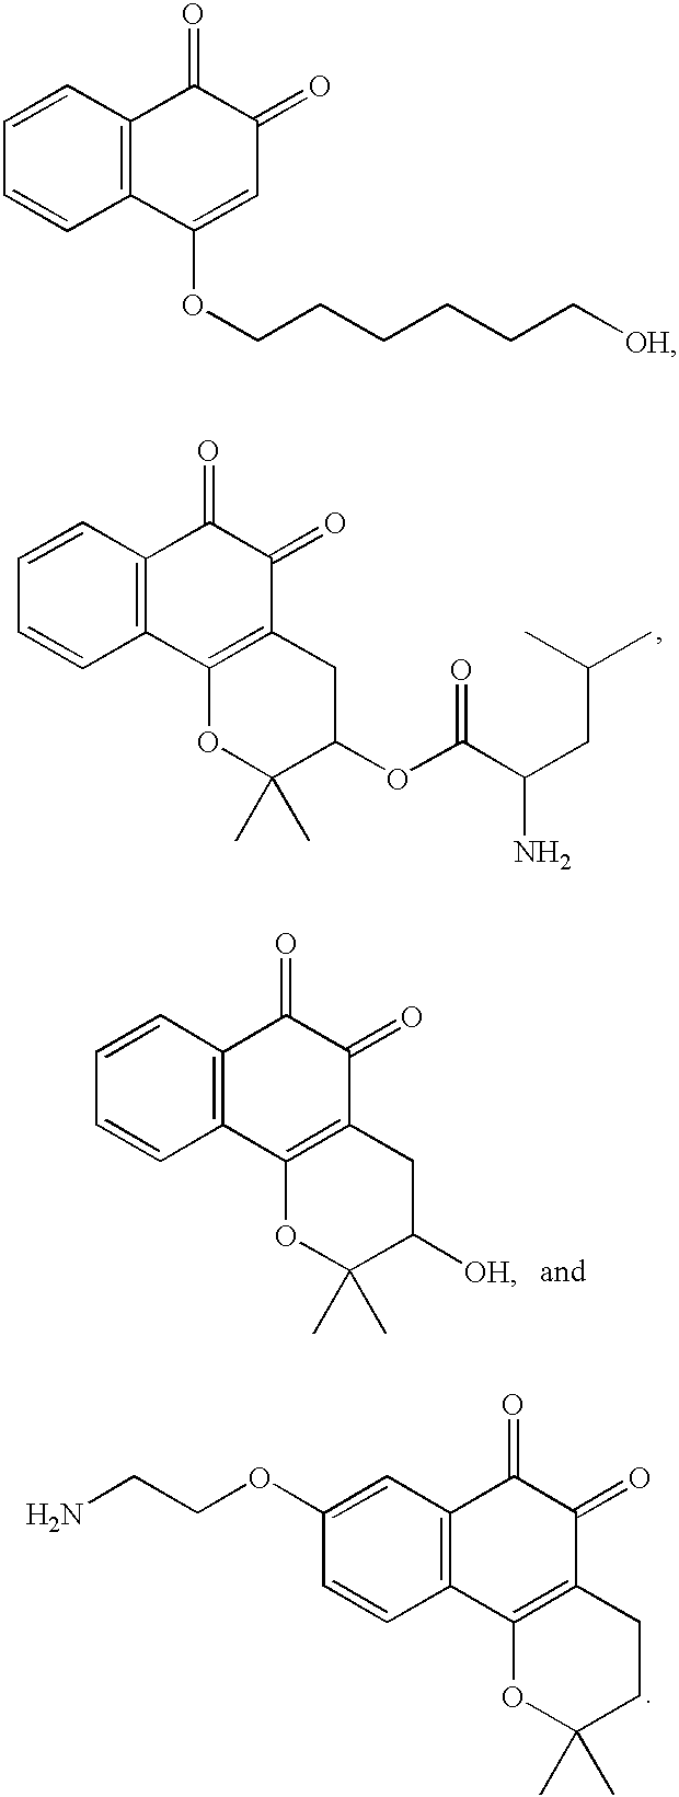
C1=CC2=C(C=C1)C1=C(C(=O)C2=O)CC(OC(=O)C(CC(C)C)N)C(C)(C)O1.C1=CC2=C(C=C1)C1=C(C(=O)C2=O)CC([OH])C(C)(C)O1.C1=CC2=C(C=C1)C(OCCCCCC[OH])=CC(=O)C2=O.C12=C(C3=C(C(=O)C1=O)CCC(C)(C)O3)C=CC(OCCN)=C2
